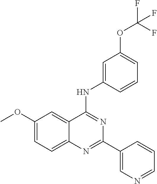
C1(OC)=CC=C2C(=C1)C(NC1=CC(OC(F)(F)F)=CC=C1)=NC(C1=CN=CC=C1)=N2
